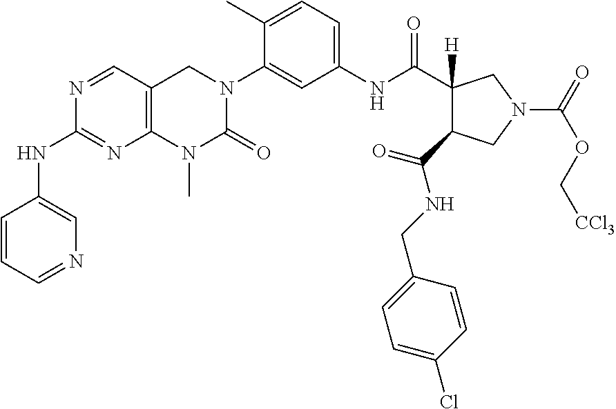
C12=C(C=NC(NC3=CN=CC=C3)=N1)CN(C1=CC(NC(=O)C3([H])C(C(=O)NCC4=CC=C(Cl)C=C4)CN(C(=O)OC[CCl3])C3)=CC=C1C)C(=O)N2C
